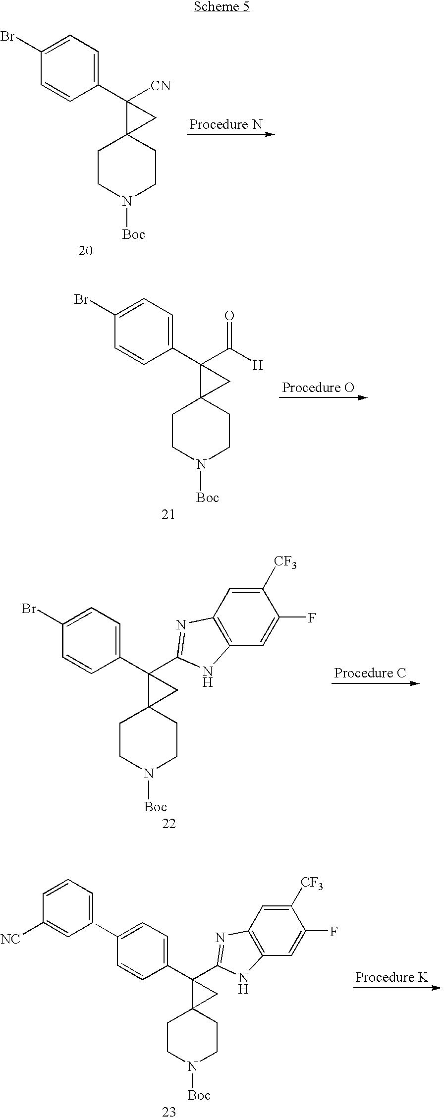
C1(Br)=CC=C(C2([CN])C3(CCN([Boc])CC3)C2)C=C1.C1(Br)=CC=C(C2(C([H])=O)C3(CCN([Boc])CC3)C2)C=C1.C1(Br)=CC=C(C2(C3=NC4=C(C=C(F)C([CF3])=C4)N3)C3(CCN([Boc])CC3)C2)C=C1.C1(C2=CC=CC([NC])=C2)=CC=C(C2(C3=NC4=C(C=C(F)C([CF3])=C4)N3)C3(CCN([Boc])CC3)C2)C=C1
